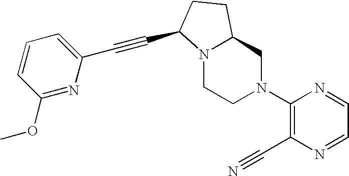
N12C(CN(C3=C(C#N)N=CC=N3)CC1)CCC2C#CC1=CC=CC(OC)=N1
